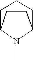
C1CCC2CCC1N2C
